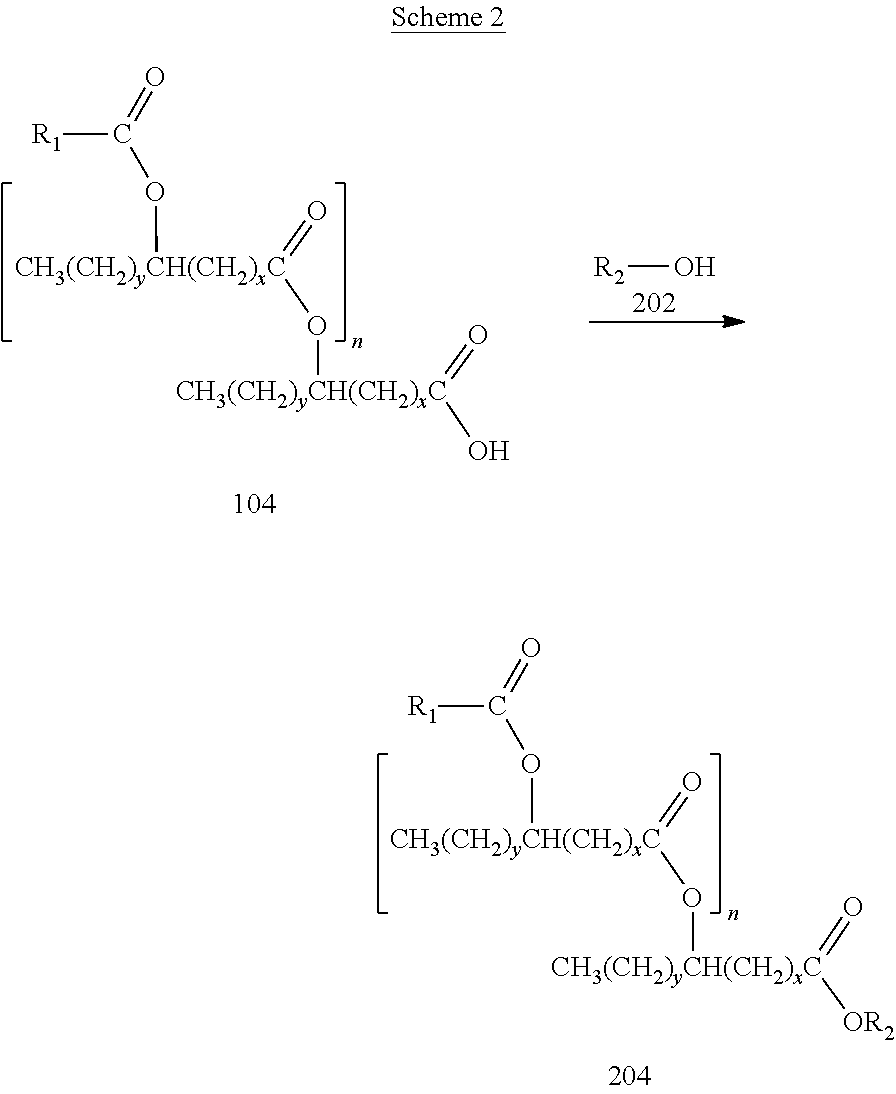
[R1]C(=O)O[CH3(CH2)yCH(CH2)xC](=O)O[CH3(CH2)yCH(CH2)xC](=O)O.[R2]O.[R1]C(=O)O[CH3(CH2)yCH(CH2)xC](=O)O[CH3(CH2)yCH(CH2)xC](=O)[OR2]
